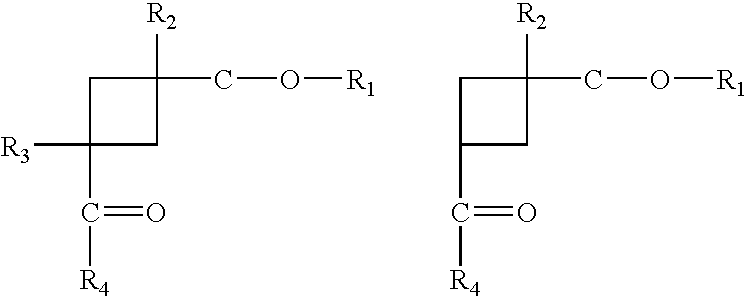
C1C([R3])(C([R4])=O)CC1([R2])CO[R1].C1C(C([R4])=O)CC1([R2])CO[R1]
